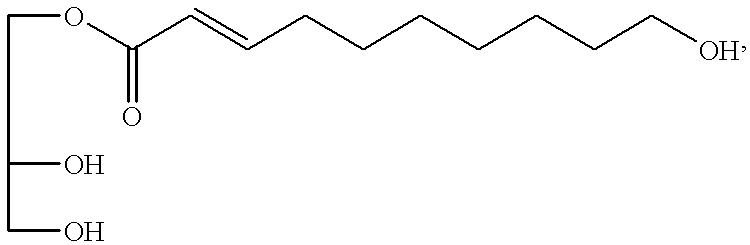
O(C(C=CCCCCCCCO)=O)CC(O)CO
